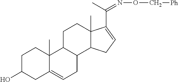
C1C(O)CC2=CCC3C(C2(C)C1)CCC1(C)C3CC=C1C(C)=NOC[Ph]
